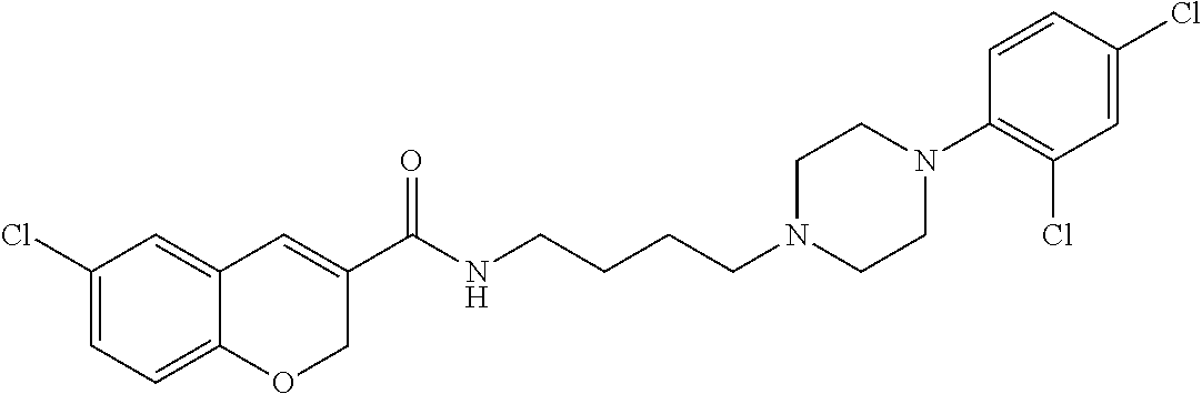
C1(Cl)=CC=C2C(=C1)C=C(C(NCCCCN1CCN(C3=C(Cl)C=C(Cl)C=C3)CC1)=O)CO2
